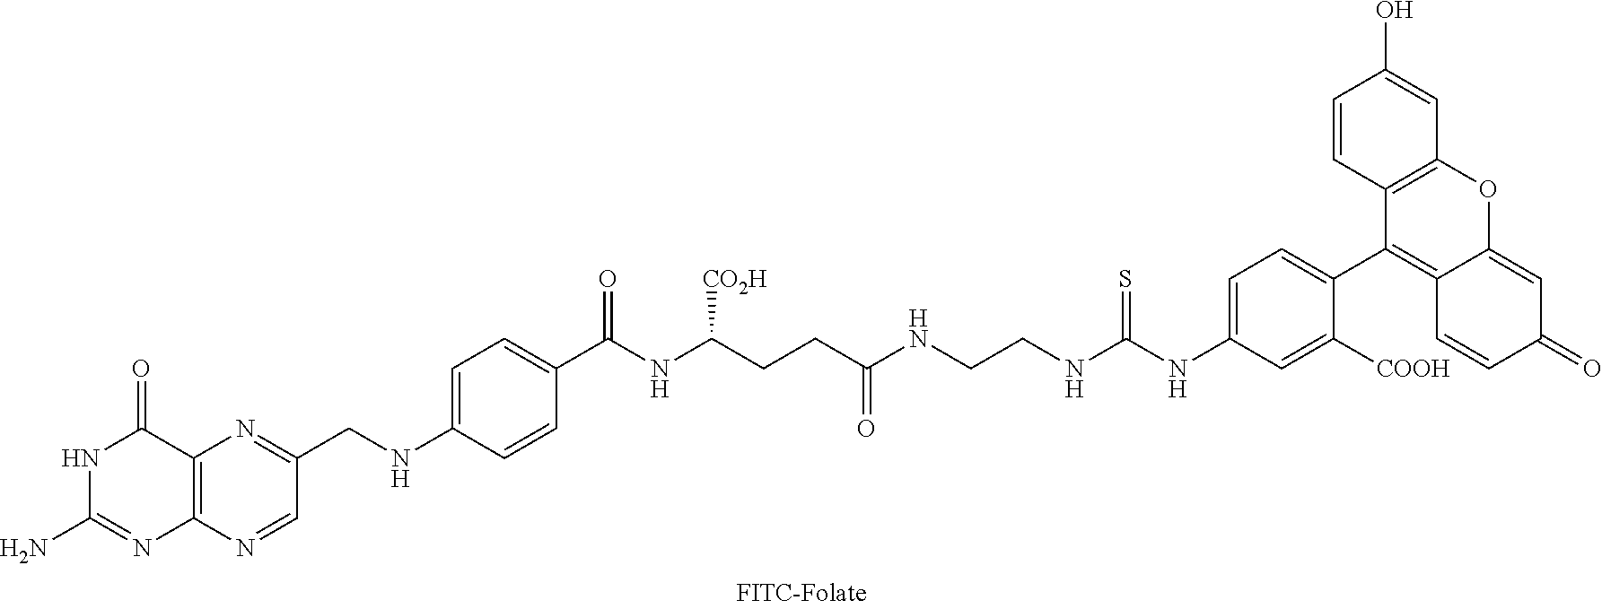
N1C(N)=NC2=C(C1=O)N=C(CNC1=CC=C(C(NC(CCC(NCCNC(NC3=CC=C(C4=C5C(=CC(=O)C=C5)OC5=C4C=CC(O)=C5)C([COOH])=C3)=S)=O)[CO2H])=O)C=C1)C=N2
